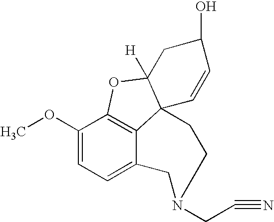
C12=C3C(OC)=CC=C1CN(CC#N)CCC21C([H])(O3)CC(O)C=C1
